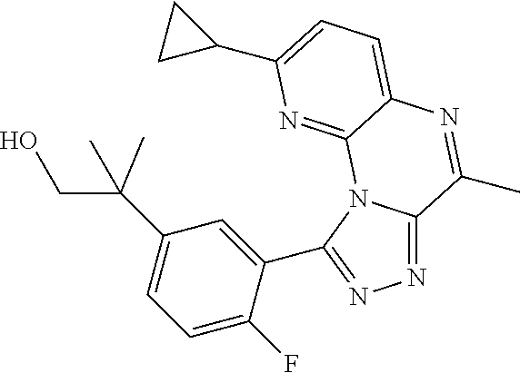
N1=C2N(C(C3=CC(C(CO)(C)C)=CC=C3F)=N1)C1=NC(C3CC3)=CC=C1N=C2C
